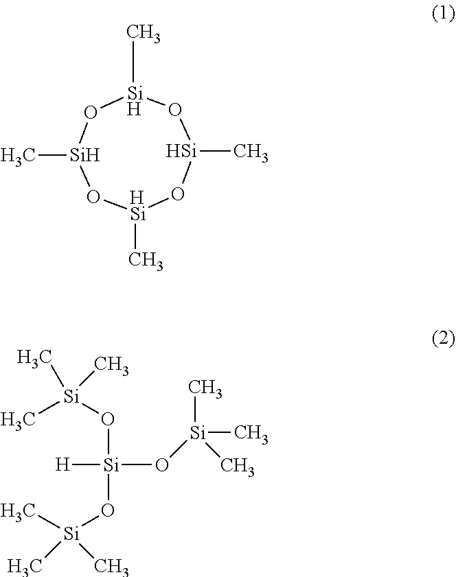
[HSi]1(C)O[Si](C)O[Si](C)O[Si](C)O1.O([Si](O[Si](C)(C)C)([H])O[Si](C)(C)C)[Si](C)(C)C
